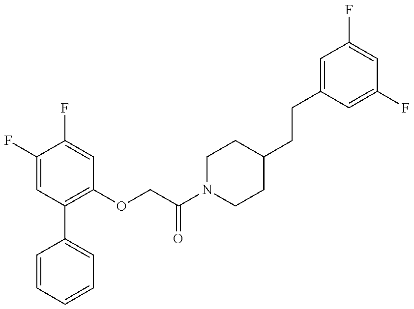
C1=CC=CC=C1C1=C(OCC(N2CCC(CCC3=CC(F)=CC(F)=C3)CC2)=O)C=C(F)C(F)=C1
